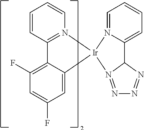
C12=N(C=CC=C1)[Ir]1(C3=CC(F)=CC(F)=C23)N2=CC=CC=C2C2N1=NN=N2
